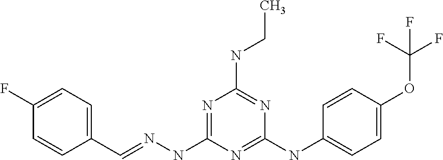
C1(C=NNC2=NC(NCC)=NC(NC3=CC=C(OC(F)(F)F)C=C3)=N2)=CC=C(F)C=C1
